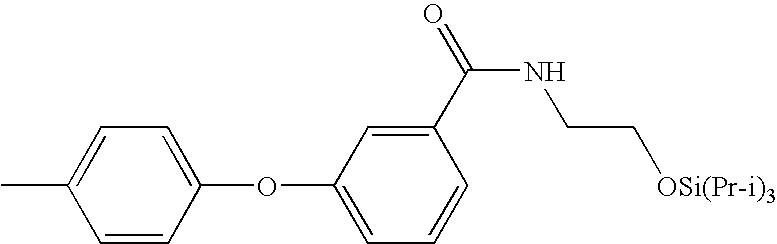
C1=CC(OC2=CC=CC(C(=O)NCC[OSi(Pr-i)3])=C2)=CC=C1C
